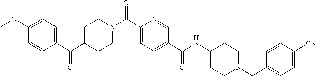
C1C(C(C2=CC=C(OC)C=C2)=O)CCN(C(C2=CC=C(C(NC3CCN(CC4=CC=C([CN])C=C4)CC3)=O)C=N2)=O)C1
